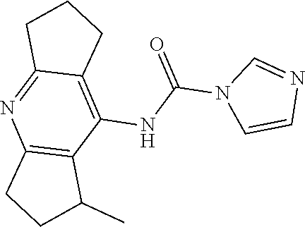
C1=NC=CN1C(=O)NC1=C2C(=NC3=C1C(C)CC3)CCC2
